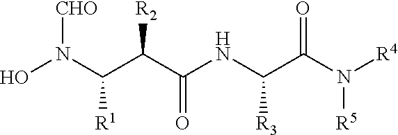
ON(C(C(C(NC(C(N([R4])[R5])=O)[R3])=O)[R2])[R1])[CHO]
